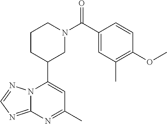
N12C(=NC=N1)N=C(C)C=C2C1CN(C(=O)C2=CC(C)=C(OC)C=C2)CCC1
